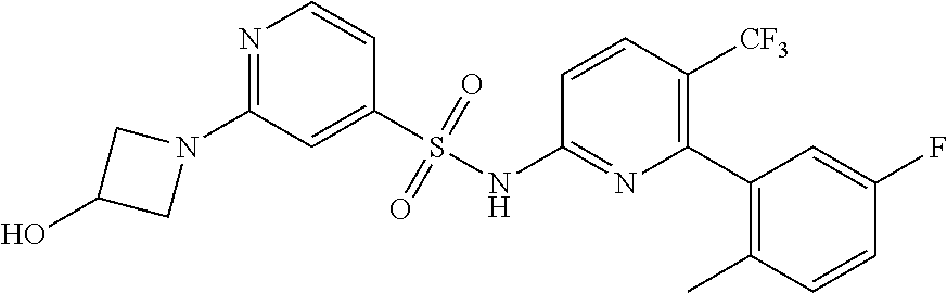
N1=C(N2CC(O)C2)C=C(S(NC2=NC(C3=C(C)C=CC(F)=C3)=C([CF3])C=C2)(=O)=O)C=C1
